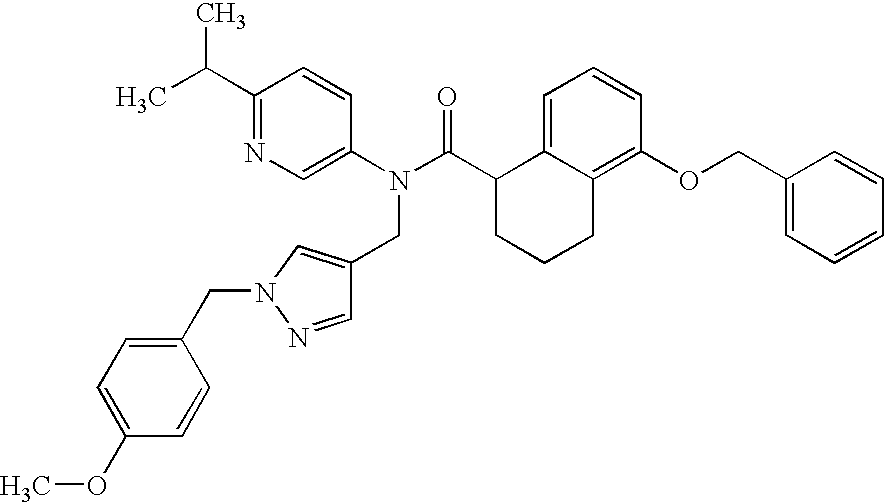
C1(C(C)C)=NC=C(N(C(C2CCCC3=C(OCC4=CC=CC=C4)C=CC=C23)=O)CC2=CN(CC3=CC=C(OC)C=C3)N=C2)C=C1
